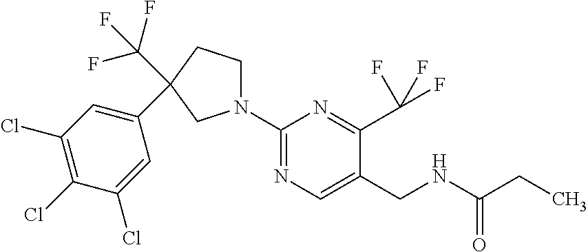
C1(C2(C(F)(F)F)CCN(C3=NC=C(CNC(CC)=O)C(C(F)(F)F)=N3)C2)=CC(Cl)=C(Cl)C(Cl)=C1
